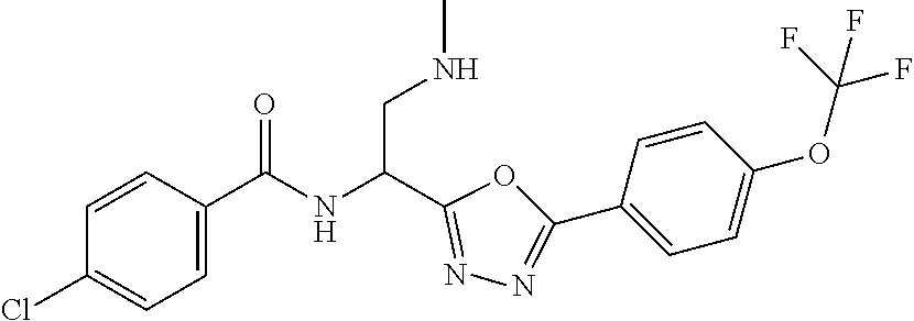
N1=C(C(NC(C2=CC=C(Cl)C=C2)=O)CNC)OC(C2=CC=C(OC(F)(F)F)C=C2)=N1
